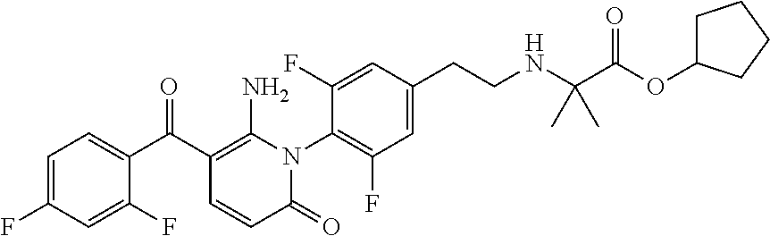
C1=C(F)C=C(F)C(C(C2=C(N)N(C3=C(F)C=C(CCNC(C(OC4CCCC4)=O)(C)C)C=C3F)C(=O)C=C2)=O)=C1
